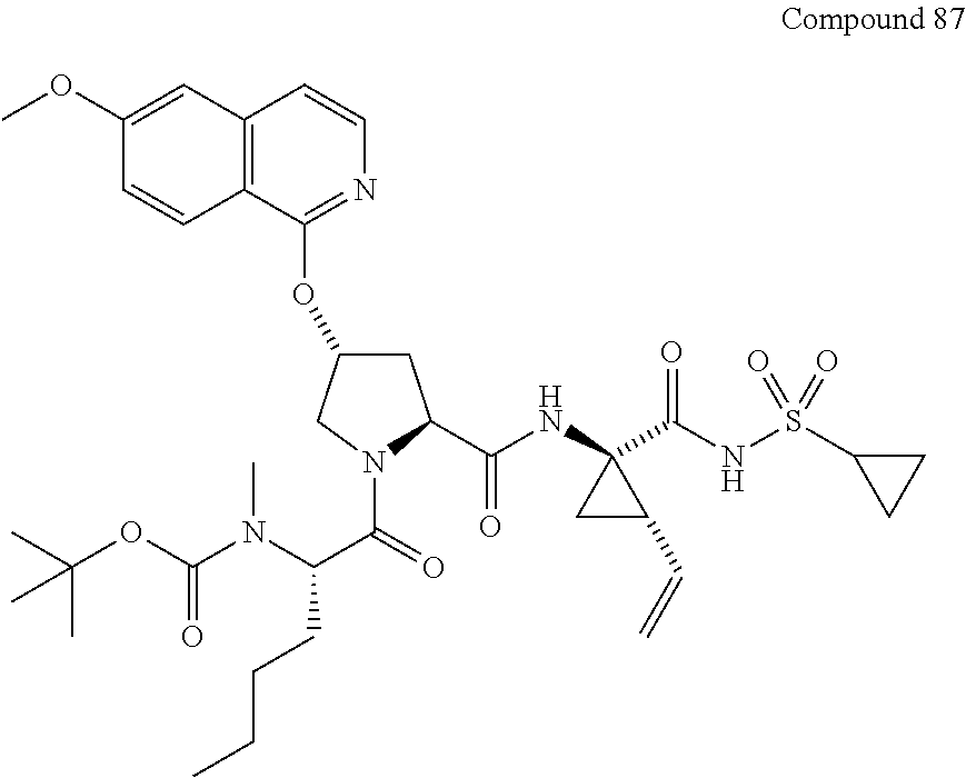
C12=C(C(OC3CC(C(NC4(C(NS(C5CC5)(=O)=O)=O)CC4C=C)=O)N(C(=O)C(N(C(OC(C)(C)C)=O)C)CCCC)C3)=NC=C1)C=CC(OC)=C2
